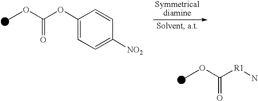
C1(OC(OC)=O)=CC=C([NO2])C=C1.O(C([R1]N)=O)C
